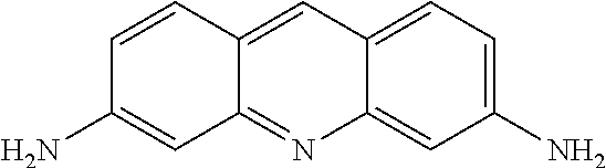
C1(N)=CC=C2C(=C1)N=C1C(=C2)C=CC(N)=C1
